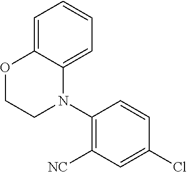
C1=C2C(=CC=C1)N(C1=C([NC])C=C(Cl)C=C1)CCO2
